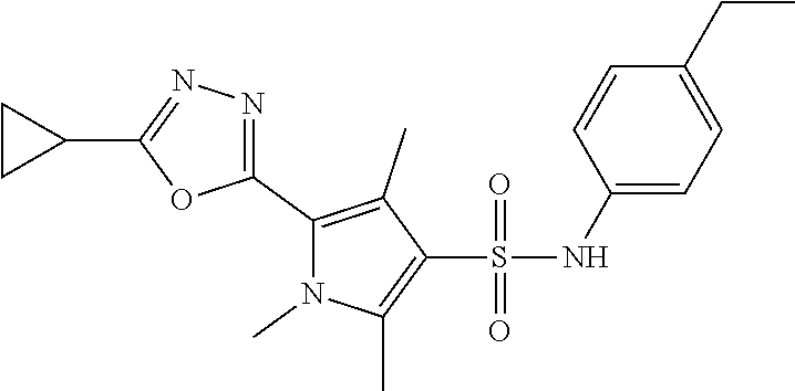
C1(C2=NN=C(C3=C(C)C(S(NC4=CC=C(CC)C=C4)(=O)=O)=C(C)N3C)O2)CC1
